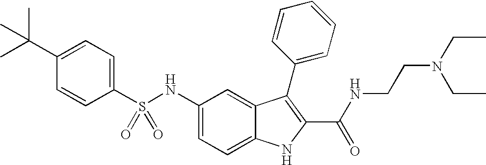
C1(C(C)(C)C)=CC=C(S(NC2=CC=C3C(=C2)C(C2=CC=CC=C2)=C(C(NCCN(CC)CC)=O)N3)(=O)=O)C=C1
